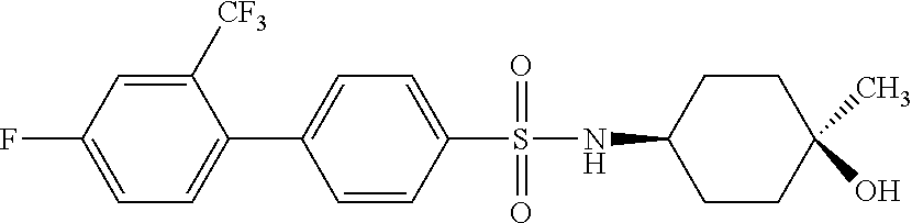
C1([CF3])=CC(F)=CC=C1C1=CC=C(S(NC2CCC(C)(O)CC2)(=O)=O)C=C1
